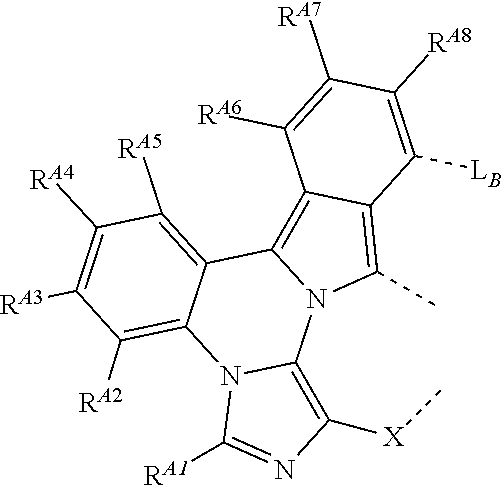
C1([RA3])=C([RA4])C([RA5])=C2C(=C1[RA2])N1C(=C([X]C)N=C1[RA1])N1C2=C2C(=C1C)C([LB])=C([RA8])C([RA7])=C2[RA6]
